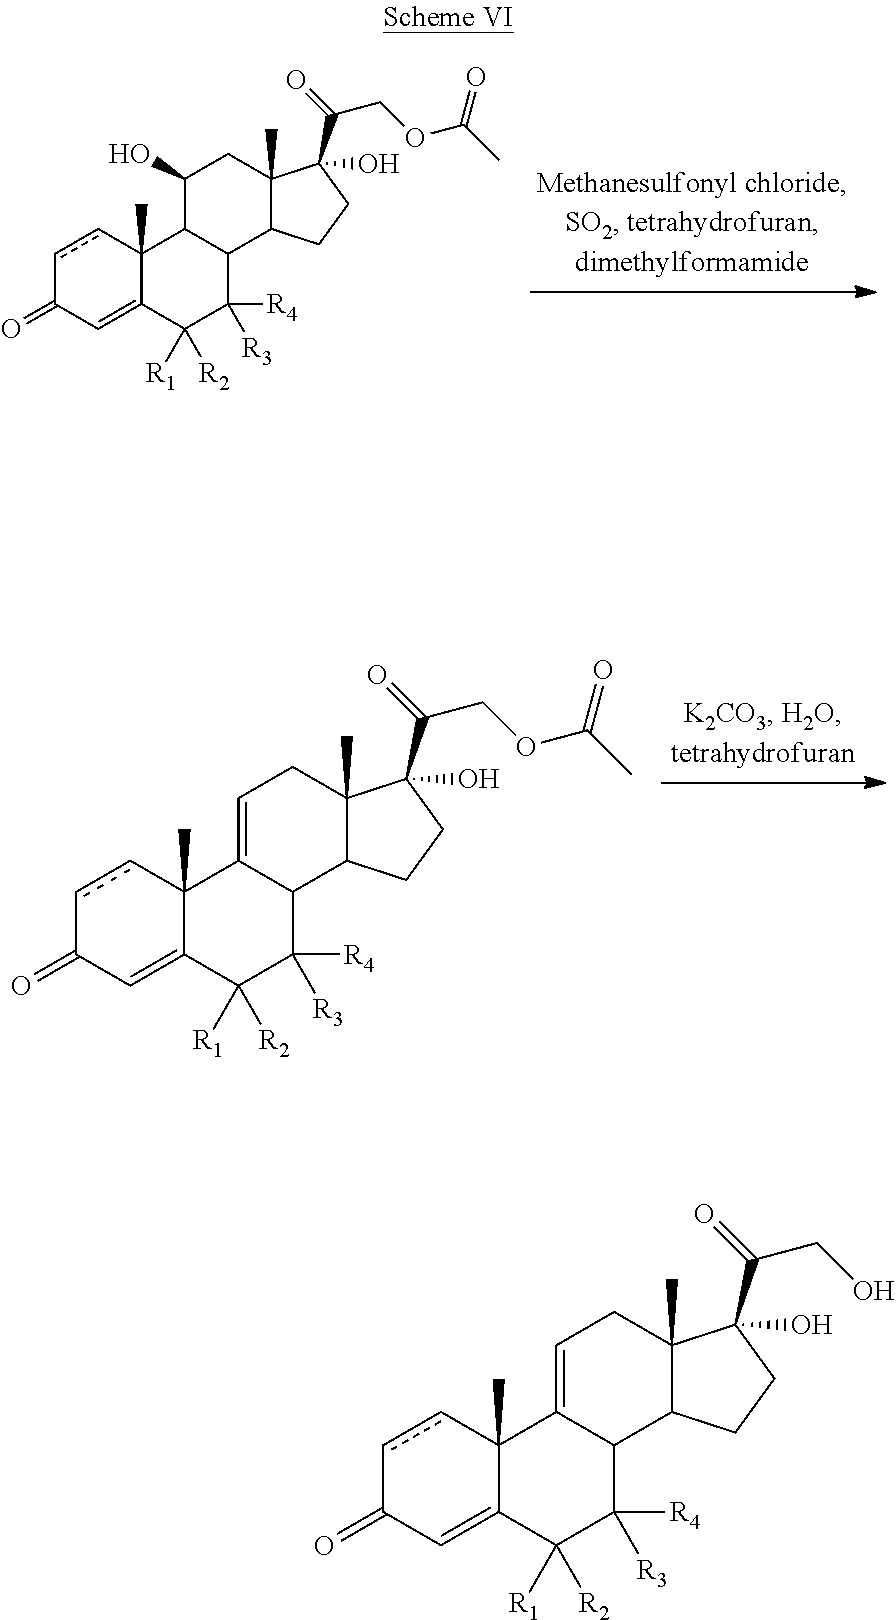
c1cC2(C)C(=CC1=O)C([R1])([R2])C([R4])([R3])C1C2=CCC2(C)C1CCC2(C(=O)CO)O.c1cC2(C)C(=CC1=O)C([R1])([R2])C([R4])([R3])C1C2=CCC2(C)C1CCC2(C(=O)COC(C)=O)O.c1cC2(C)C(=CC1=O)C([R1])([R2])C([R4])([R3])C1C2C(O)CC2(C)C1CCC2(C(=O)COC(C)=O)O
